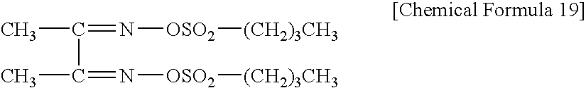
CC(=N[OSO2][(CH2)3CH3])C(=N[OSO2][(CH2)3CH3])C
